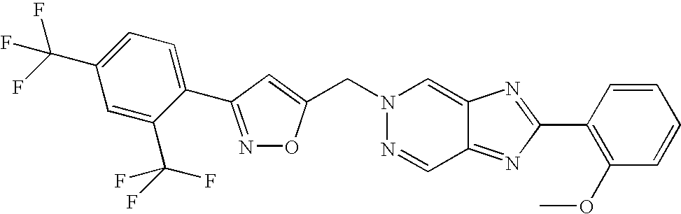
C(N1N=CC2=NC(C3=C(OC)C=CC=C3)=NC2=C1)C1=CC(C2=CC=C(C(F)(F)F)C=C2C(F)(F)F)=NO1
